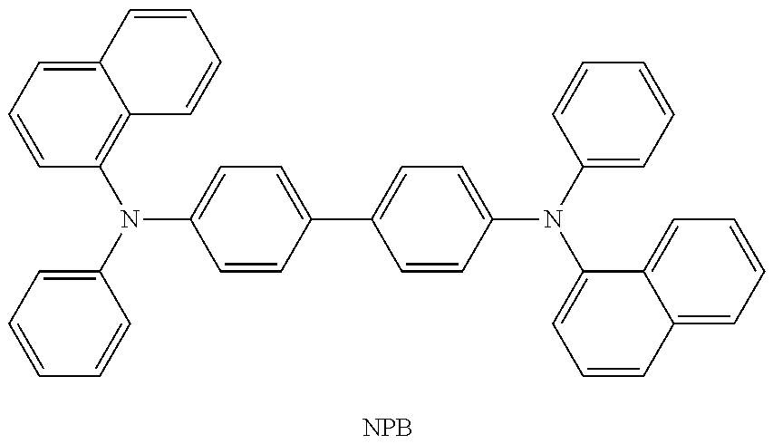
C1=CC=C(N(C2=CC=C(C3=CC=C(N(C4=CC=CC=C4)C4=CC=CC5=CC=CC=C45)C=C3)C=C2)C2=C3C(=CC=C2)C=CC=C3)C=C1.[NPB]
